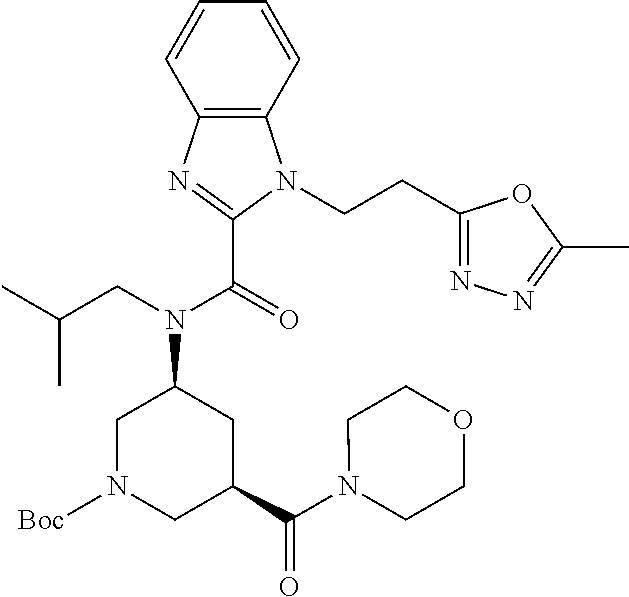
C12=C(C=CC=C1)N(CCC1=NN=C(C)O1)C(C(=O)N(CC(C)C)C1CC(C(N3CCOCC3)=O)CN([Boc])C1)=N2
